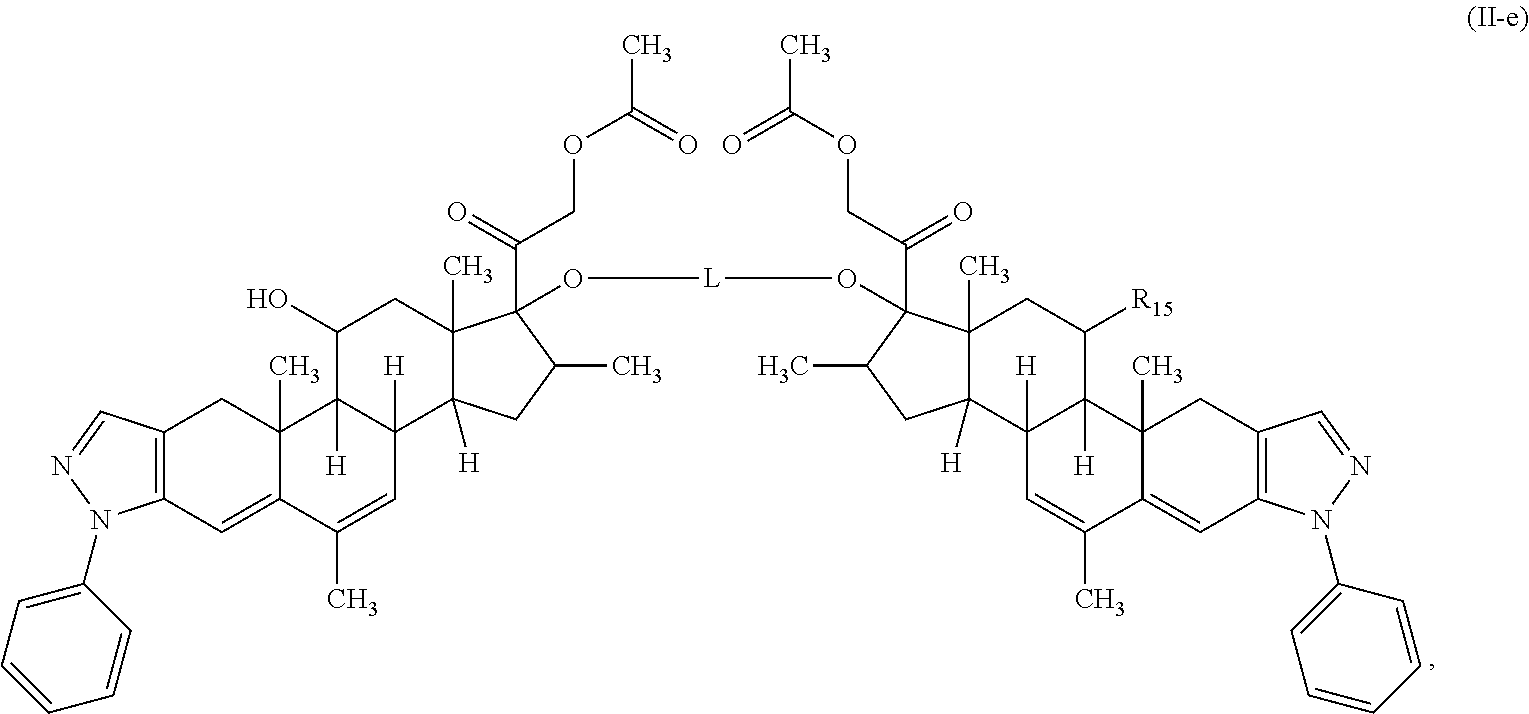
C12(C)C([H])(C3([H])C([H])(C([R15])C1)C1(C)C(=CC4=C(C1)C=NN4C1=CC=CC=C1)C(C)=C3)CC(C)C2(C(=O)COC(=O)C)O[L]OC1(C(COC(C)=O)=O)C2(C)C([H])(C3([H])C([H])(C(O)C2)C2(C)C(=CC4=C(C2)C=NN4C2=CC=CC=C2)C(C)=C3)CC1C
